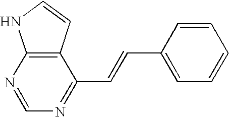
N1=CN=C(C=CC2=CC=CC=C2)C2=C1NC=C2
